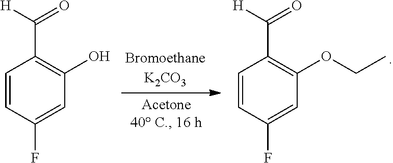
C1=CC(F)=CC(O)=C1C([H])=O.C1=CC(F)=CC(OCC)=C1C([H])=O
